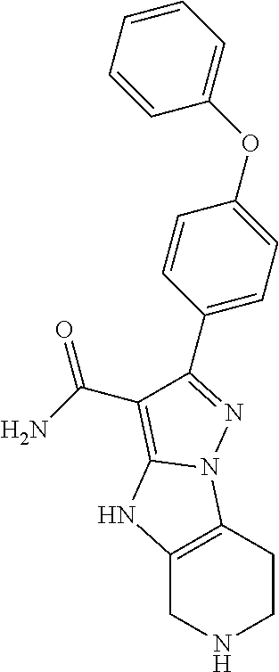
C1(C2=NN3C4=C(CNCC4)NC3=C2C(=O)N)=CC=C(OC2=CC=CC=C2)C=C1
